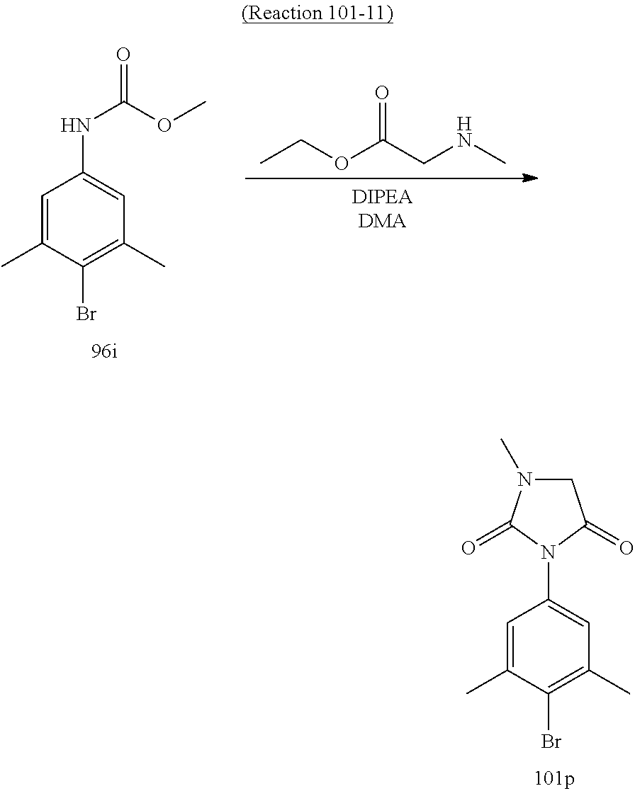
C1=C(C)C(Br)=C(C)C=C1NC(OC)=O.CCOC(CNC)=O.C1=C(C)C(Br)=C(C)C=C1N1C(=O)CN(C)C1=O
